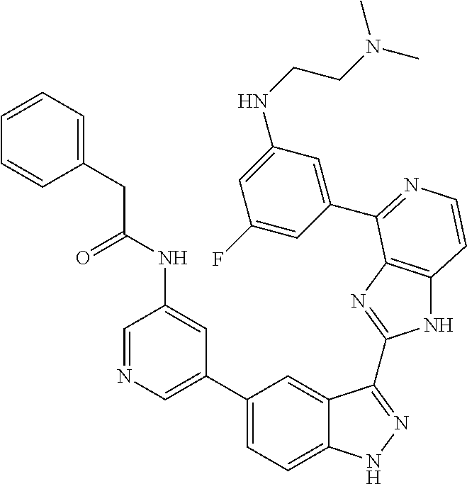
C1(C2=CN=CC(NC(=O)CC3=CC=CC=C3)=C2)=CC=C2C(=C1)C(C1=NC3=C(N1)C=CN=C3C1=CC(NCCN(C)C)=CC(F)=C1)=NN2
